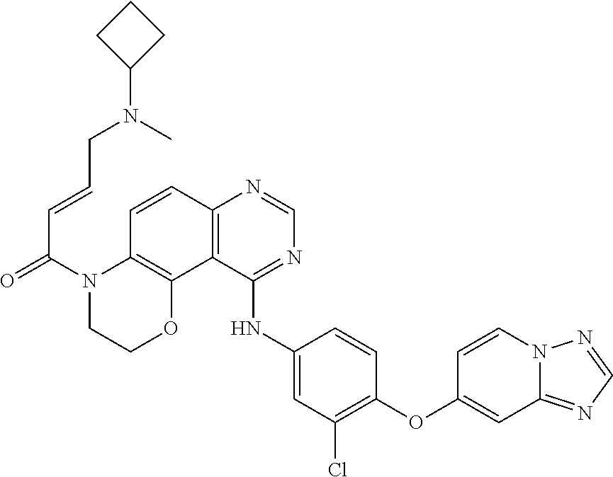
C1=NN2C=CC(OC3=C(Cl)C=C(NC4=NC=NC5=C4C4=C(N(C(C=CCN(C6CCC6)C)=O)CCO4)C=C5)C=C3)=CC2=N1
